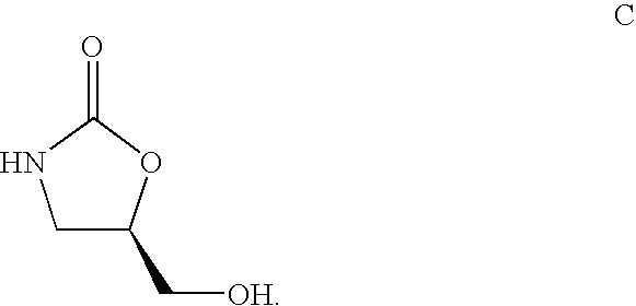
C1C(C[OH])OC(=O)N1
